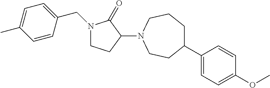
C1CC(N2CCC(C3=CC=C(OC)C=C3)CCC2)C(=O)N1CC1=CC=C(C)C=C1
